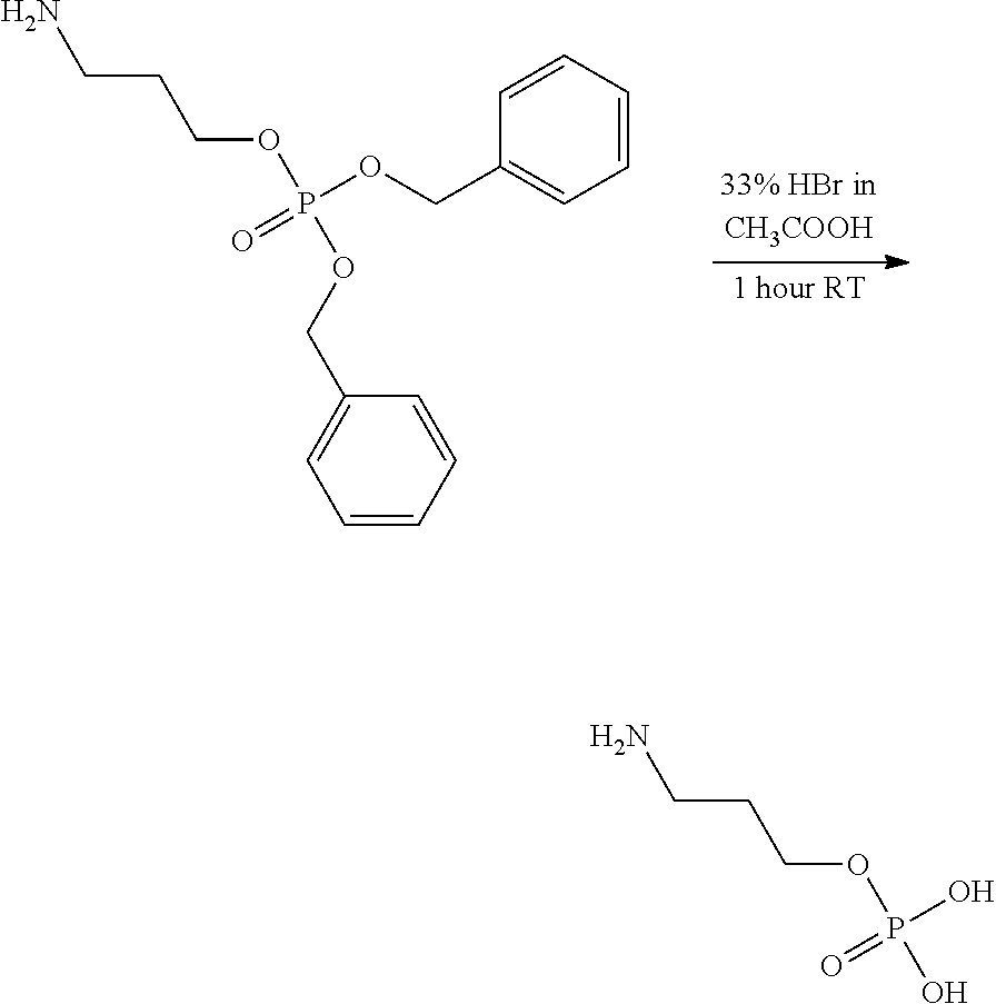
C1=CC=CC=C1COP(OCC1=CC=CC=C1)(OCCCN)=O.OP(O)(OCCCN)=O
